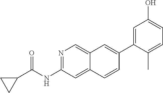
N1=C(NC(=O)C2CC2)C=C2C(=C1)C=C(C1=CC(O)=CC=C1C)C=C2
